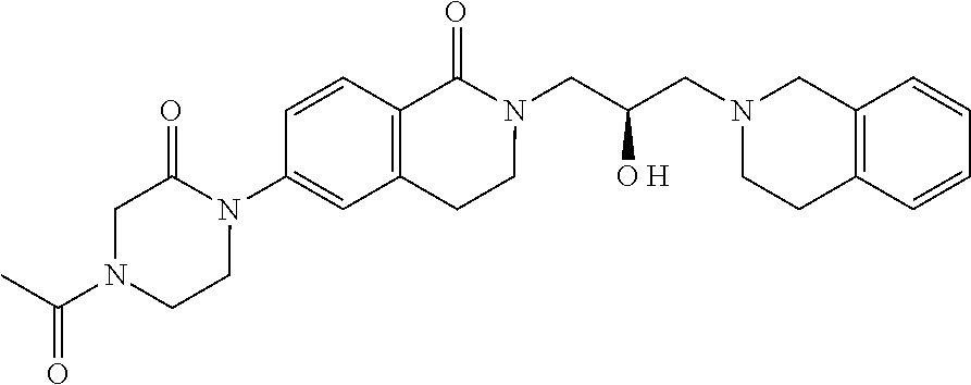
C12=C(C=CC=C1)CCN(CC(CN1C(=O)C3=C(CC1)C=C(N1C(=O)CN(C(C)=O)CC1)C=C3)[O H])C2
